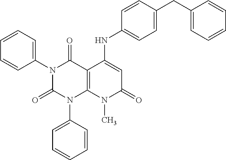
C1(N2C(=O)N(C3=CC=CC=C3)C3=C(C2=O)C(NC2=CC=C(CC4=CC=CC=C4)C=C2)=CC(=O)N3C)=CC=CC=C1
